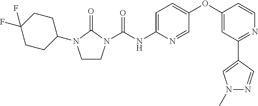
C1CN(C(NC2=CC=C(OC3=CC(C4=CN(C)N=C4)=NC=C3)C=N2)=O)C(=O)N1C1CCC(F)(F)CC1
